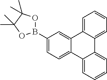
C1(B2OC(C)(C)C(C)(C)O2)=CC=C2C(=C1)C1=CC=CC=C1C1=CC=CC=C21
